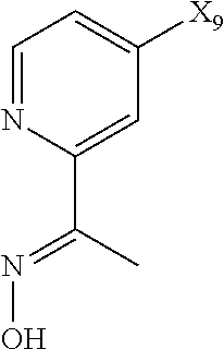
C1=NC(C(=NO)C)=CC([X9])=C1
